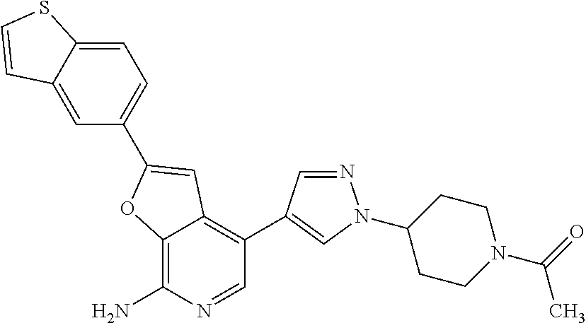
C12=C(N)N=CC(C3=CN(C4CCN(C(=O)C)CC4)N=C3)=C1C=C(C1=CC=C3C(=C1)C=CS3)O2
